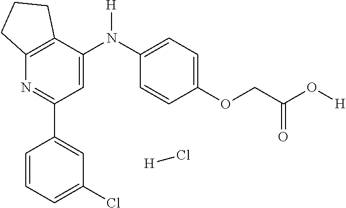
C12=C(C(N(C3=CC=C(OCC(O[H])=O)C=C3)[H])=CC(C3=CC(Cl)=CC=C3)=N1)CCC2.[H]Cl
